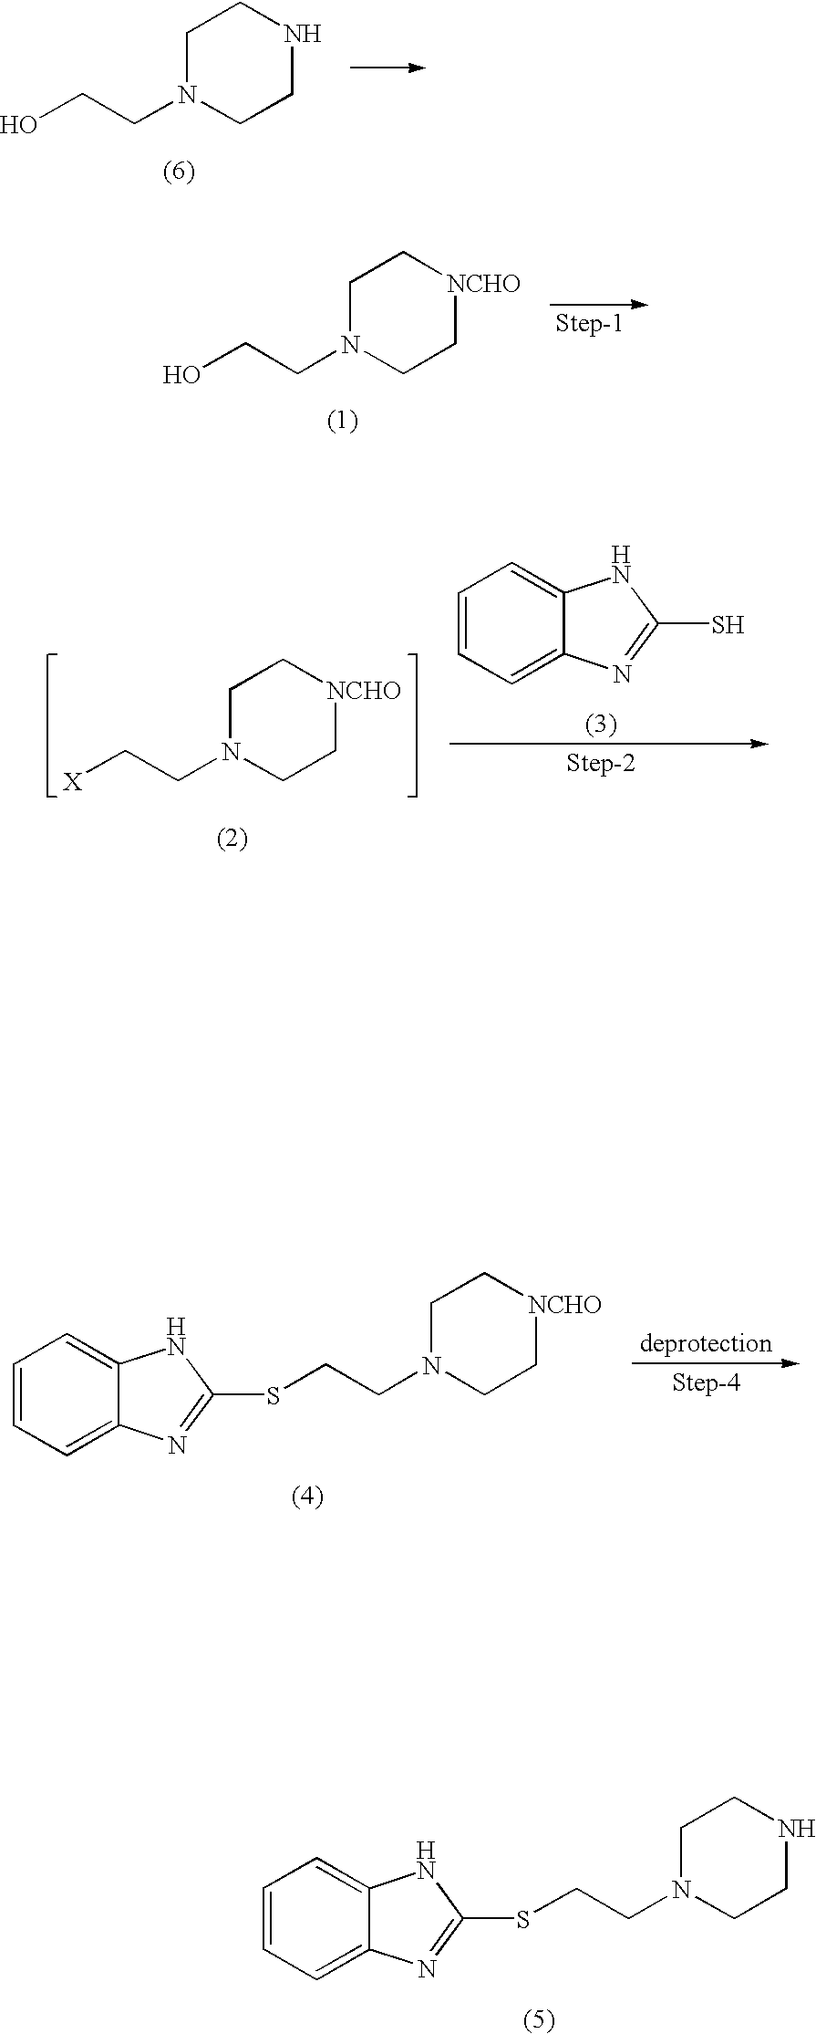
C1=CC=C2C(=C1)NC(SCCN1CC[NCHO]CC1)=N2.C1=CC=C2C(=C1)NC(SCCN1CCNCC1)=N2.C1N(CC[X])CC[NCHO]C1.C1=CC=C2C(=C1)NC(S)=N2.C1N(CCO)CCNC1.C1N(CCO)CC[NCHO]C1
